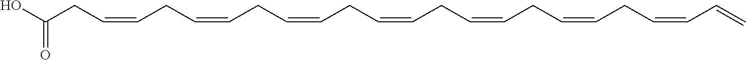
O=C(O)CC=CCC=CCC=CCC=CCC=CCC=CCC=CC=C
